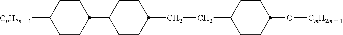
C1CC(C2CCC(CCC3CCC(O[CmH2m + 1])CC3)CC2)CCC1[CnH2n + 1]
